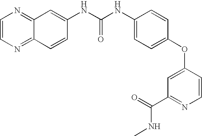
C1=CN=C2C(=N1)C=C(NC(NC1=CC=C(OC3=CC(C(=O)NC)=NC=C3)C=C1)=O)C=C2
